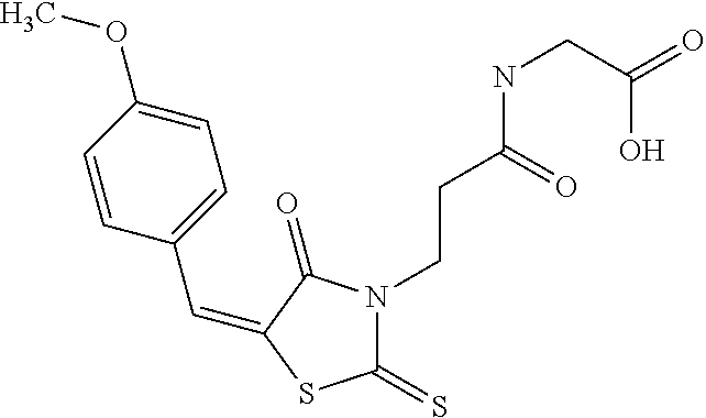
C(C1=CC=C(OC)C=C1)=C1C(=O)N(CCC(NCC(=O)O)=O)C(=S)S1
